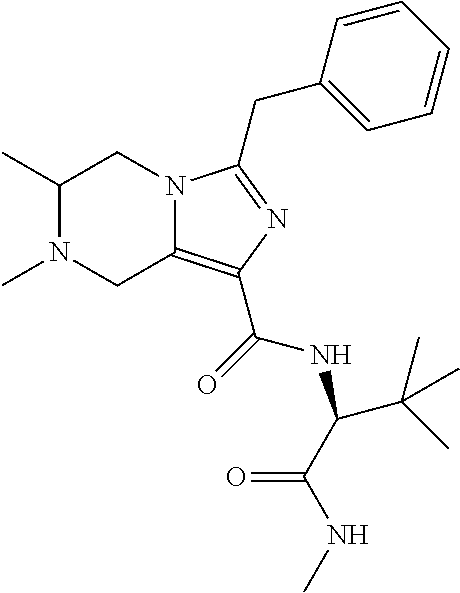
N12C(=C(C(NC(C(=O)NC)C(C)(C)C)=O)N=C1CC1=CC=CC=C1)CN(C)C(C)C2
